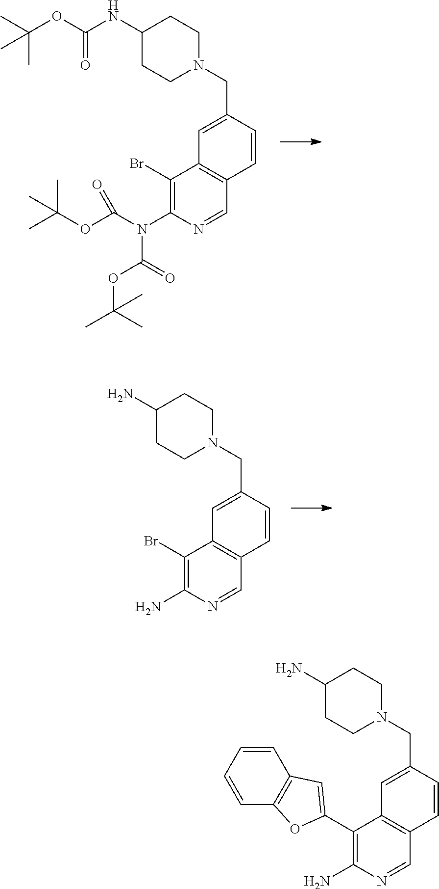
C1=C(CN2CCC(NC(OC(C)(C)C)=O)CC2)C=CC2=C1C(Br)=C(N(C(OC(C)(C)C)=O)C(=O)OC(C)(C)C)N=C2.C1=C(CN2CCC(N)CC2)C=CC2=C1C(Br)=C(N)N=C2.C1=C(CN2CCC(N)CC2)C=CC2=C1C(C1=CC3=C(C=CC=C3)O1)=C(N)N=C2
